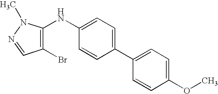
C1(OC)=CC=C(C2=CC=C(NC3=C(Br)C=NN3C)C=C2)C=C1
